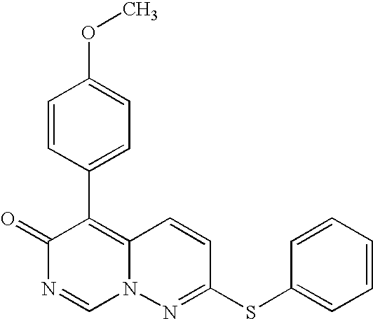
O=C1N=CN2C(=C1C1=CC=C(OC)C=C1)C=CC(SC1=CC=CC=C1)=N2
